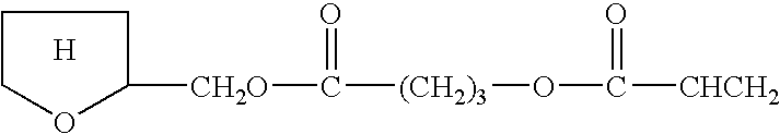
C1COC([CH2O]C(=O)[(CH2)3]OC(=O)[CHCH2])C1.[H]
